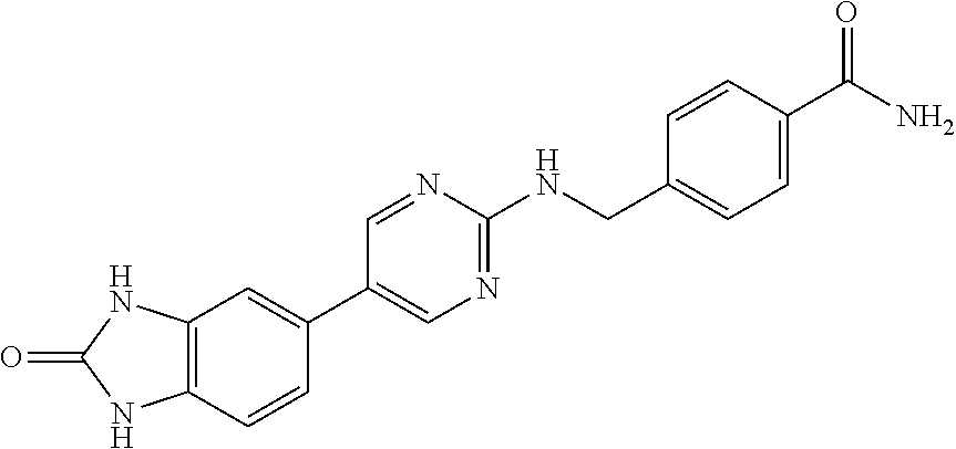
C12=C(C=CC(C3=CN=C(NCC4=CC=C(C(N)=O)C=C4)N=C3)=C1)NC(=O)N2
